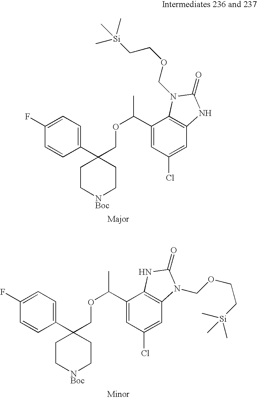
C1(C2(COC(C)C3=CC(Cl)=CC4=C3N(COCC[Si](C)(C)C)C(=O)N4)CC[NBoc]CC2)=CC=C(F)C=C1.C1(C2(COC(C)C3=CC(Cl)=CC4=C3NC(=O)N4COCC[Si](C)(C)C)CC[NBoc]CC2)=CC=C(F)C=C1
